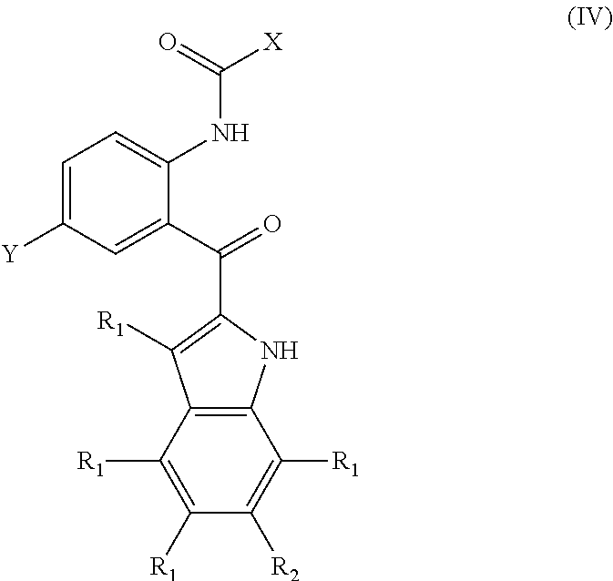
C1=C([Y])C=C(C(=O)C2=C([R1])C3=C(N2)C([R1])=C([R2])C([R1])=C3[R1])C(NC([X])=O)=C1
